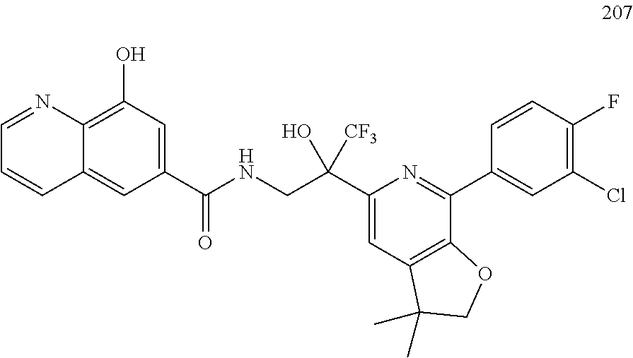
C1(C(NCC(C2=CC3=C(C(C4=CC(Cl)=C(F)C=C4)=N2)OCC3(C)C)(O)[CF3])=O)=CC(O)=C2C(=C1)C=CC=N2
